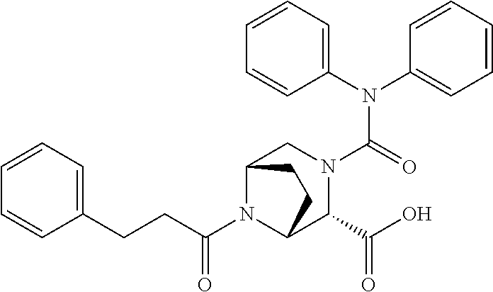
C1=CC=CC=C1CCC(N1C2C(C(O)=O)N(C(N(C3=CC=CC=C3)C3=CC=CC=C3)=O)CC1CC2)=O
